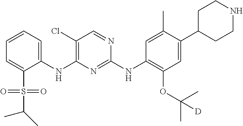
C1(NC2=C(Cl)C=NC(NC3=C(OC(C)(C)[D])C=C(C4CCNCC4)C(C)=C3)=N2)=CC=CC=C1S(=O)(=O)C(C)C
